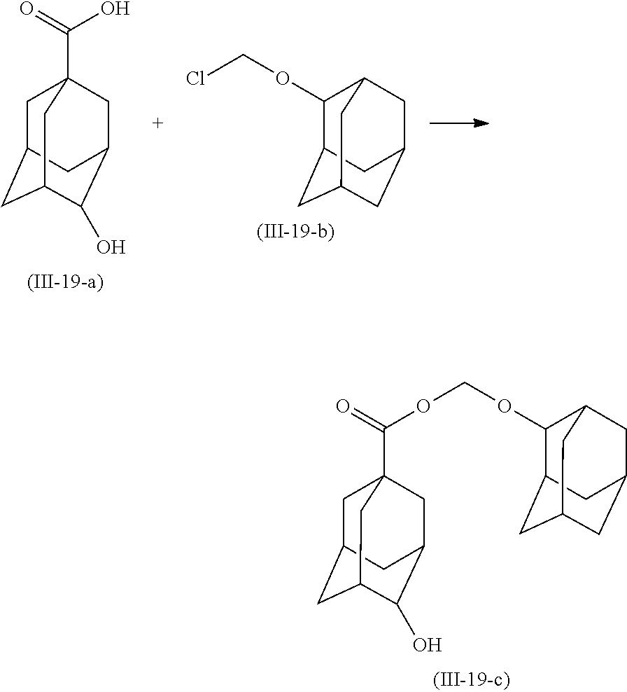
ClCOC1C2CC3CC(CC1C3)C2.C1C2CC3C(O)C(CC1(C(=O)O)C3)C2.C1C2CC3C(O)C(CC1(C(=O)OCOC1C4CC5CC(CC1C5)C4)C3)C2
